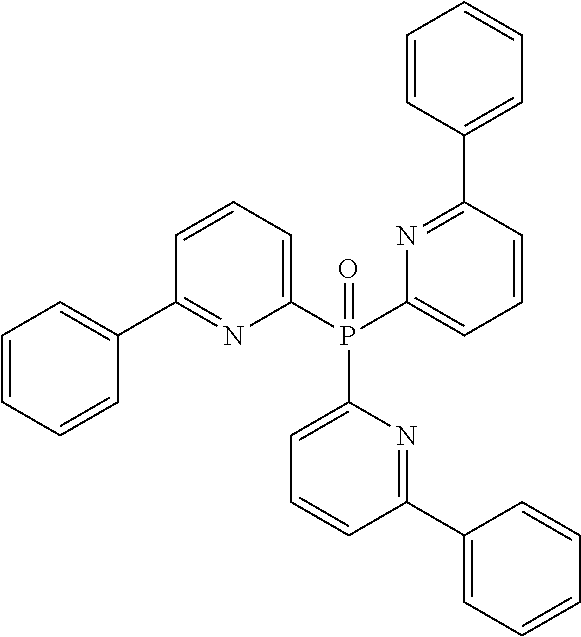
C1=CC=CC(C2=NC(P(C3=CC=CC(C4=CC=CC=C4)=N3)(C3=CC=CC(C4=CC=CC=C4)=N3)=O)=CC=C2)=C1
